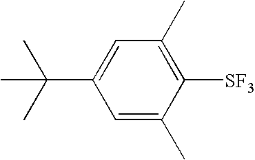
C1=C(C)C([SF3])=C(C)C=C1C(C)(C)C
